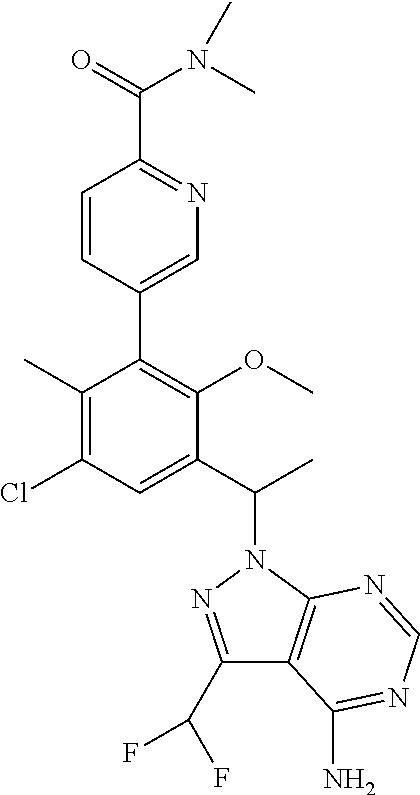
C1(C)=C(Cl)C=C(C(C)N2N=C(C(F)F)C3=C2N=CN=C3N)C(OC)=C1C1=CN=C(C(=O)N(C)C)C=C1
